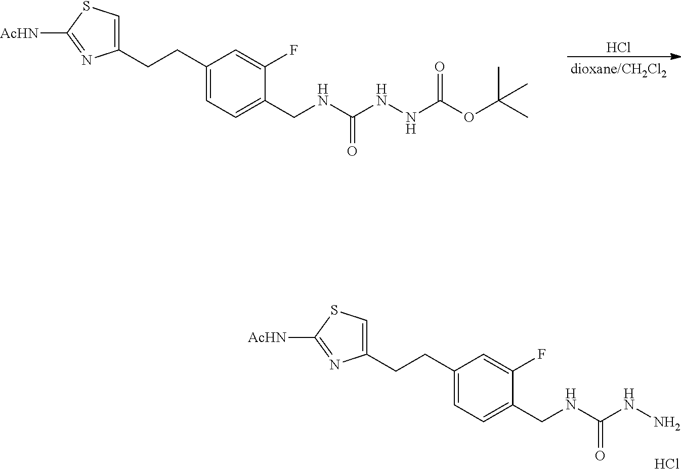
C1(CCC2=CC=C(CNC(NN)=O)C(F)=C2)=CSC([AcHN])=N1.Cl.Cl.C1(CCC2=CC=C(CNC(NNC(OC(C)(C)C)=O)=O)C(F)=C2)=CSC([AcHN])=N1
